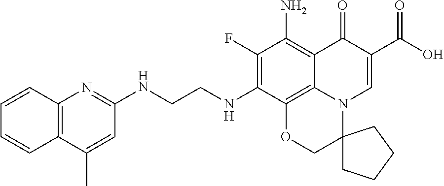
C12=C(C(C)=CC(NCCNC3=C(F)C(N)=C4C5=C3OCC3(N5C=C(C(O)=O)C4=O)CCCC3)=N1)C=CC=C2
